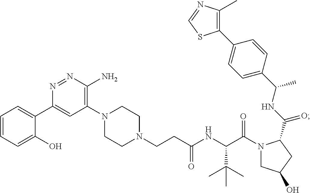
C(N1CCN(C2=C(N)N=NC(C3=CC=CC=C3O)=C2)CC1)CC(NC(C(N1CC(O)CC1C(NC(C1=CC=C(C2=C(C)N=CS2)C=C1)C)=O)=O)C(C)(C)C)=O
